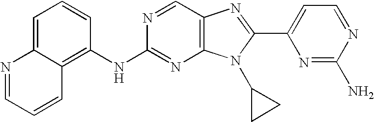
C1=C2C(=C(NC3=NC4=C(C=N3)N=C(C3=CC=NC(N)=N3)N4C3CC3)C=C1)C=CC=N2
